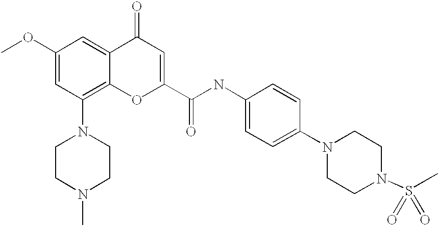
C1(OC)=CC(N2CCN(C)CC2)=C2C(=C1)C(=O)C=C(C(NC1=CC=C(N3CCN(S(=O)(C)=O)CC3)C=C1)=O)O2
